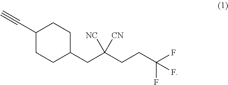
C#CC1CCC(CC(CCC(F)(F)F)([CN])[NC])CC1
